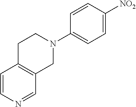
C1C2=C(CN(C3=CC=C([NO2])C=C3)C1)C=NC=C2
